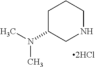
C1C(N(C)C)CNCC1
